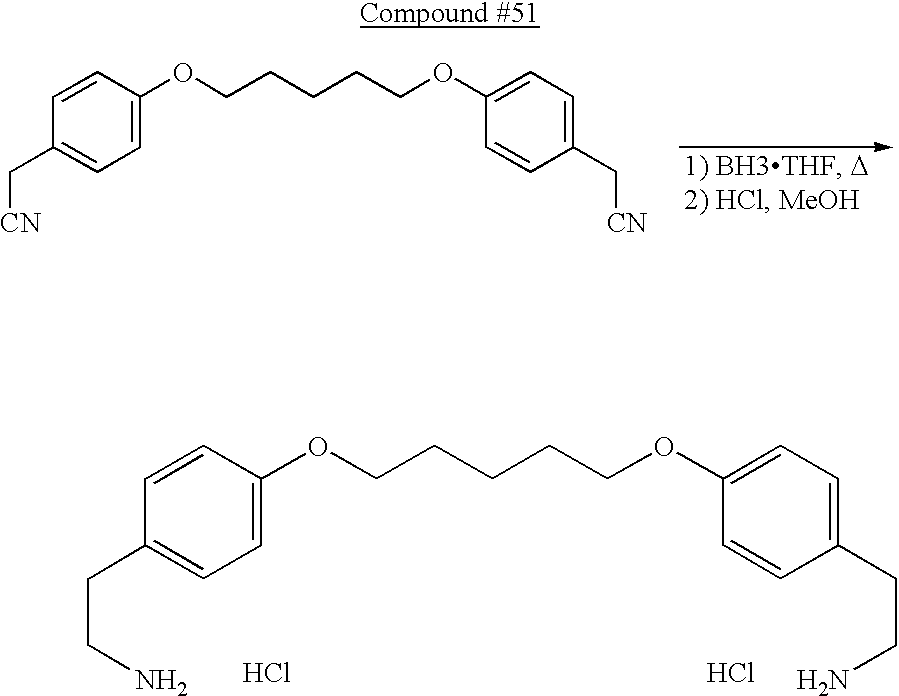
C1=CC(OCCCCCOC2=CC=C(C[CN])C=C2)=CC=C1C[CN].C1=CC(OCCCCCOC2=CC=C(CCN)C=C2)=CC=C1CCN.Cl.Cl
